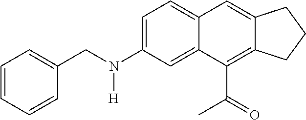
C1=C(N(CC2=CC=CC=C2)[H])C=C2C(=C1)C=C1C(=C2C(=O)C)CCC1
